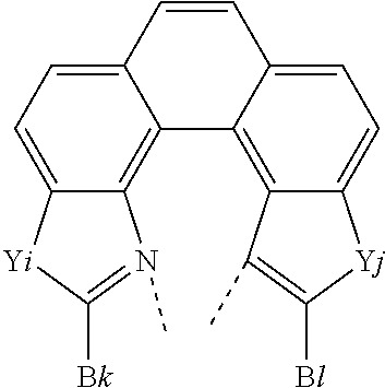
C12=CC=C3C(=C1C1=C4C(=CC=C1C=C2)[Yj]C([Bl])=C4C)N(C)=C([Bk])[Yi]3
